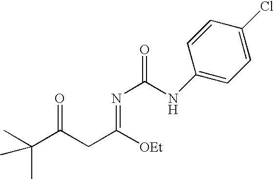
C(C(CC([OEt])=NC(=O)NC1=CC=C(Cl)C=C1)=O)(C)(C)C
